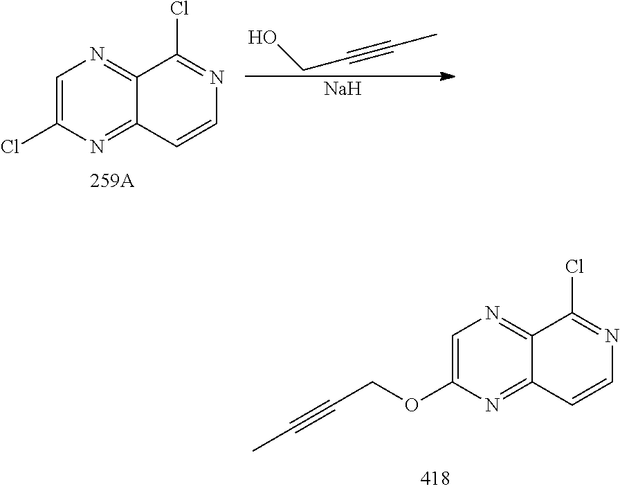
C1=C(Cl)N=C2C(=N1)C(Cl)=NC=C2.[Na].OCC#CC.C1=C(OCC#CC)N=C2C(=N1)C(Cl)=NC=C2
